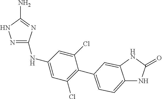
N1=C(NC2=CC(Cl)=C(C3=CC=C4NC(=O)NC4=C3)C(Cl)=C2)N=C(N)N1
